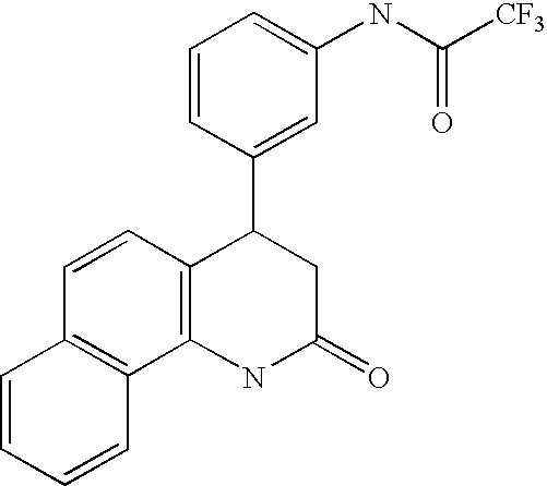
C1=CC2=C(C3=C1C=CC=C3)NC(=O)CC2C1=CC(NC([CF3])=O)=CC=C1
